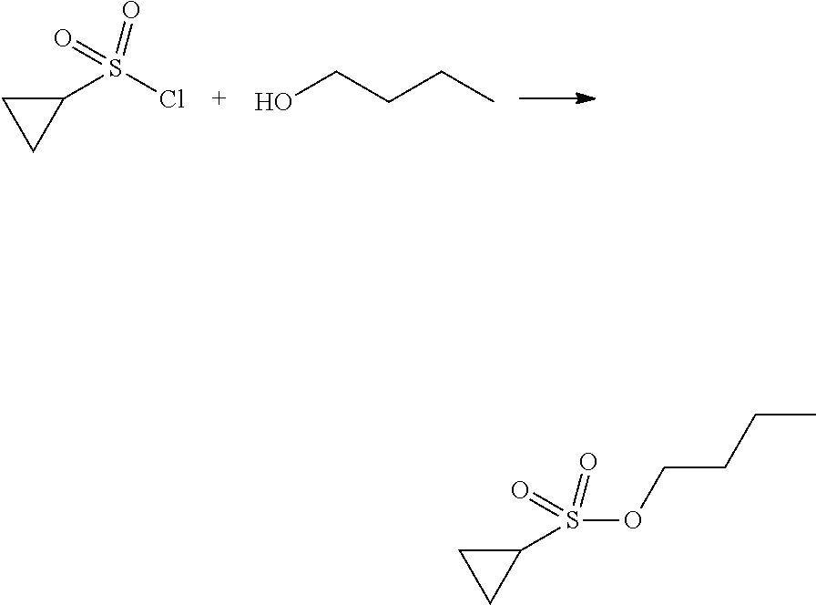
C1(S(Cl)(=O)=O)CC1.OCCCC.C1(S(OCCCC)(=O)=O)CC1
